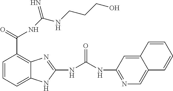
C1=CC=C2C(=C1C(NC(NCCCO)=N)=O)N=C(NC(=O)NC1=NC=C3C(=C1)C=CC=C3)N2
